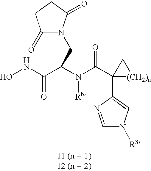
ONC(C(N(C(C1(C2=CN([R3])C=N2)[(CH2)n]C1)=O)[Rb])CN1C(=O)CCC1=O)=O
